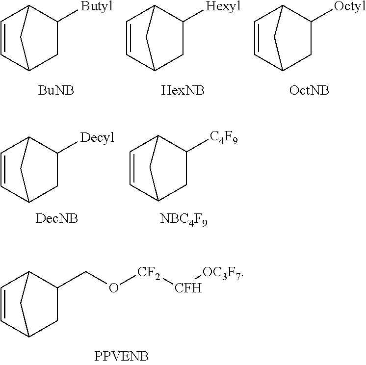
C1=CC2CC(CO[CF2][CFH][OC3F7])C1C2.C1=CC2CC([Butyl])C1C2.C1=CC2CC([Hexyl])C1C2.C1=CC2CC([Octyl])C1C2.C1=CC2CC([C4F9])C1C2.[NBC4F9].C1=CC2CC([Decyl])C1C2.[DecNB]
